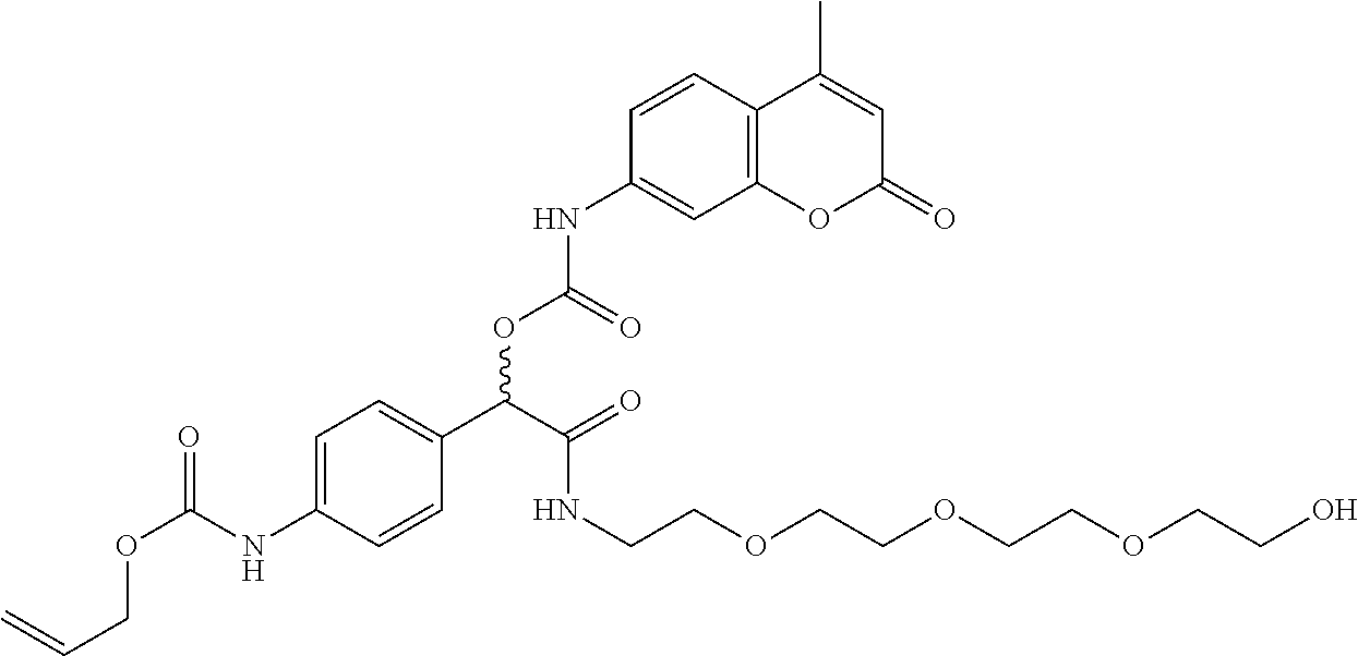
C=CCOC(=O)NC1=CC=C(C(OC(=O)NC2=CC3=C(C=C2)C(C)=CC(=O)O3)C(NCCOCCOCCOCCO)=O)C=C1
